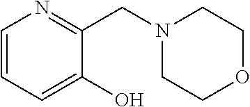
C1=CC=C(O)C(CN2CCOCC2)=N1
